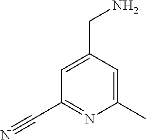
C1(C)=CC(CN)=CC(C#N)=N1
